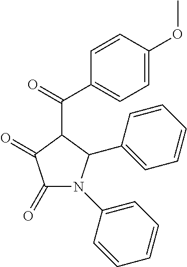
C1(=O)C(=O)N(C2=CC=CC=C2)C(C2=CC=CC=C2)C1C(C1=CC=C(OC)C=C1)=O
